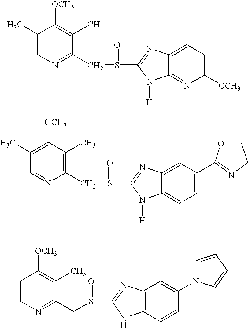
C1(C)=CN=C(CS(C2=NC3=CC=C([OCH3])N=C3N2[H])=O)C(C)=C1[OCH3].C1(C)=C([OCH3])C(C)=C(CS(C2=NC3=CC(C4=NCCO4)=CC=C3N2[H])=O)N=C1.C1=CN=C(CS(C2=NC3=C(N2)C=CC(N2C=CC=C2)=C3)=O)C(C)=C1[OCH3]
